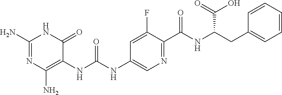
N1C(N)=NC(N)=C(NC(NC2=CN=C(C(NC(C(=O)O)CC3=CC=CC=C3)=O)C(F)=C2)=O)C1=O
